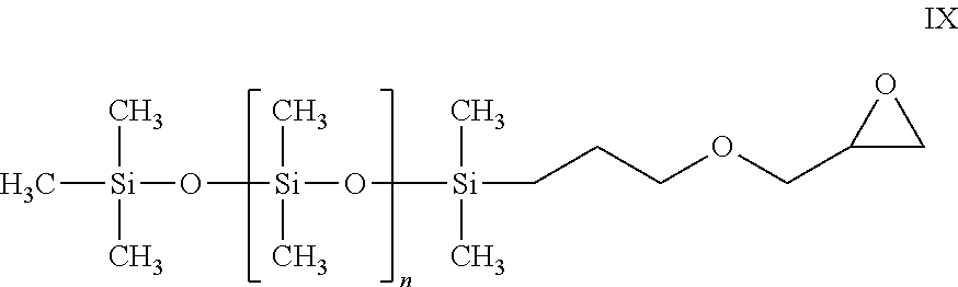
C[Si](O[Si](C)(O[Si](CCCOCC1CO1)(C)C)C)(C)C
